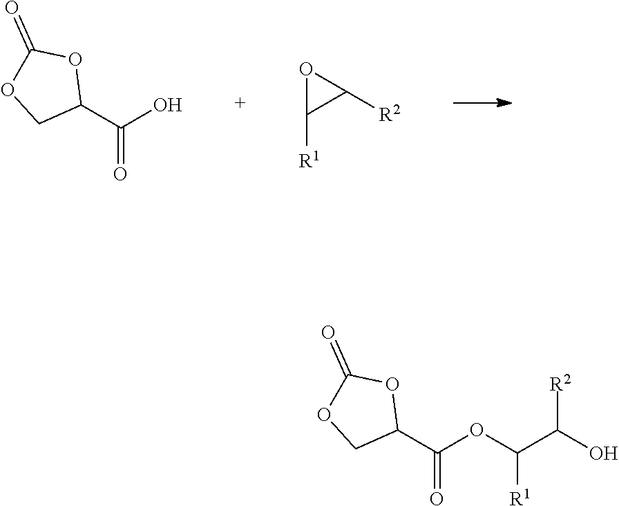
C1(C(O)=O)OC(=O)OC1.[R1]C1C([R2])O1.C1(C(OC(C(O)[R2])[R1])=O)OC(=O)OC1
